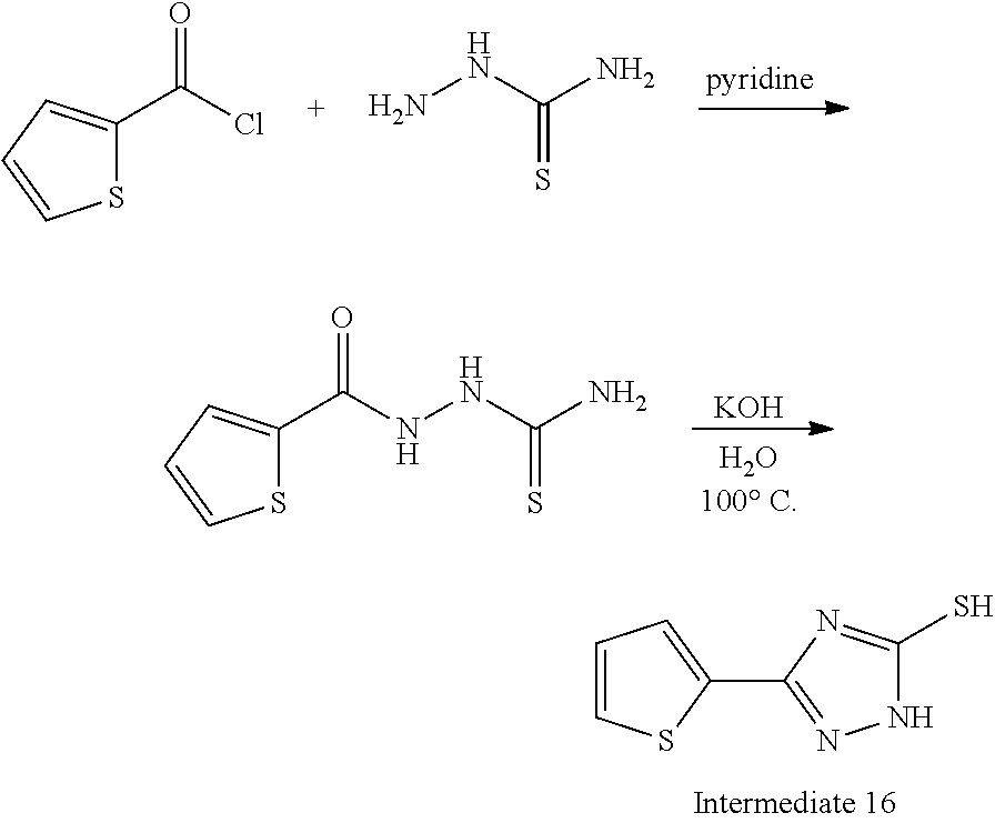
C1=CSC(C2=NNC(S)=N2)=C1.S1C(C(Cl)=O)=CC=C1.NNC(N)=S.[KOH].S1C(C(=O)NNC(N)=S)=CC=C1
